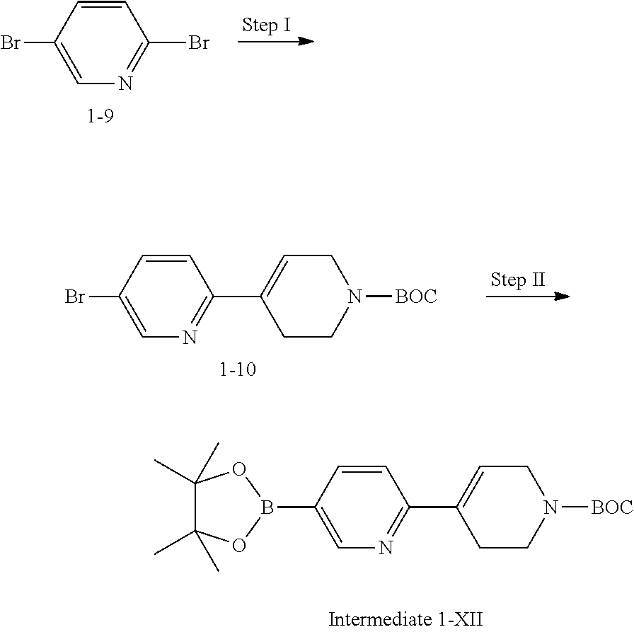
C1=C(B2OC(C)(C)C(C)(C)O2)C=CC(C2=CCN([BOC])CC2)=N1.C1=C(Br)C=CC(Br)=N1.C1=C(Br)C=CC(C2=CCN([BOC])CC2)=N1
